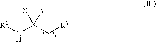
[R2]NC(C[R3])([X])[Y]
